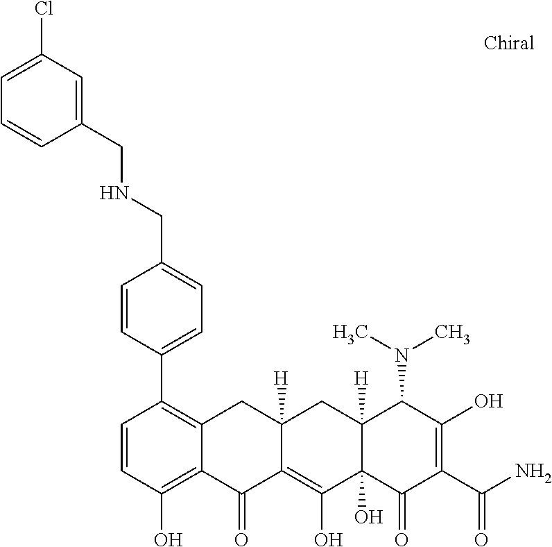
C1=CC(O)=C2C(=C1C1=CC=C(CNCC3=CC(Cl)=CC=C3)C=C1)CC1([H])C(=C(O)C3(O)C([H])(C1)C(N(C)C)C(O)=C(C(N)=O)C3=O)C2=O
